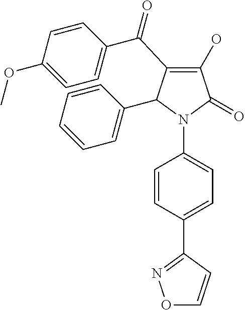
C1(O)=C(C(C2=CC=C(OC)C=C2)=O)C(C2=CC=CC=C2)N(C2=CC=C(C3=NOC=C3)C=C2)C1=O
